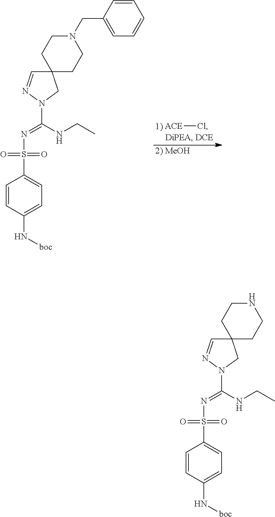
N(S(C1=CC=C(N[boc])C=C1)(=O)=O)=C(NCC)N1N=CC2(C1)CCNCC2.N(S(C1=CC=C(N[boc])C=C1)(=O)=O)=C(NCC)N1N=CC2(C1)CCN(CC1=CC=CC=C1)CC2.[2) MeOH].[ACE]Cl
